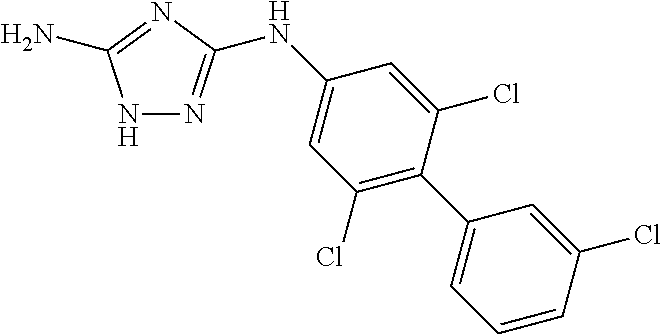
N1N=C(NC2=CC(Cl)=C(C3=CC=CC(Cl)=C3)C(Cl)=C2)N=C1N
